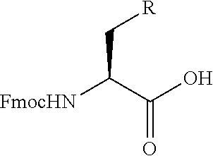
[FmocHN]C(C(O)=O)C[R]
